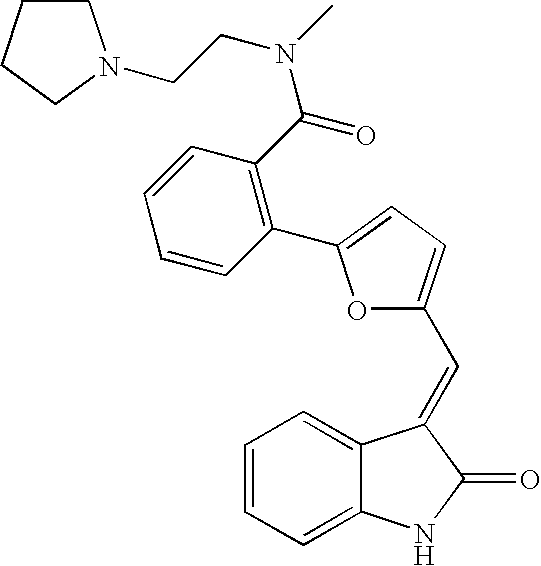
C1=CC=C2C(=C1)C(=CC1=CC=C(C3=C(C(=O)N(C)CCN4CCCC4)C=CC=C3)O1)C(=O)N2
